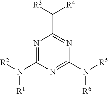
N1=C(N([R2])[R1])N=C(N([R5])[R6])N=C1C([R3])[R4]
